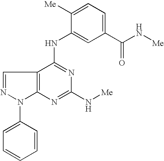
C12=C(C(NC3=CC(C(N[Me])=O)=CC=C3[Me])=NC(N[Me])=N1)C=NN2C1=CC=CC=C1
